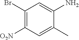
C1(Br)=C([O2N])C=C(C)C(N)=C1
